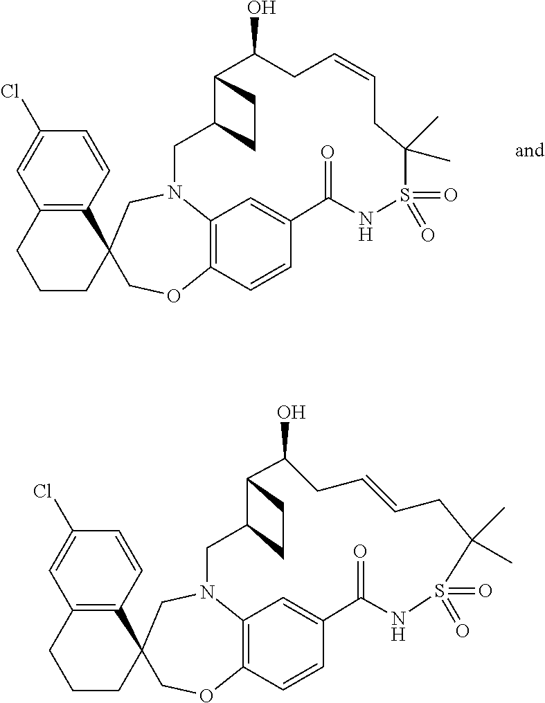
C12(COC3=C4N(C1)CC1C(C(O)CC=CCC(C)(C)S(=O)(=O)NC(=O)C(=C4)C=C3)CC1)C1=C(CCC2)C=C(Cl)C=C1.C12(COC3=C4N(C1)CC1C(C(O)CC=CCC(C)(C)S(=O)(=O)NC(=O)C(=C4)C=C3)CC1)C1=C(CCC2)C=C(Cl)C=C1
